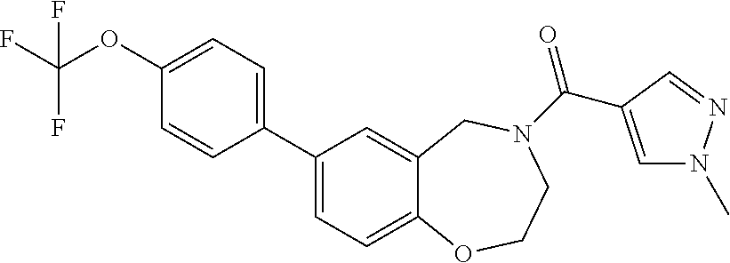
C1(C2=CC=C(OC(F)(F)F)C=C2)=CC=C2C(=C1)CN(C(=O)C1=CN(C)N=C1)CCO2
